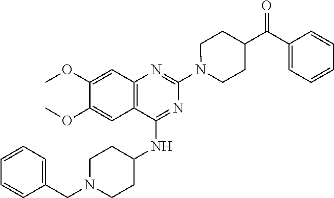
C12=C(C(NC3CCN(CC4=CC=CC=C4)CC3)=NC(N3CCC(C(C4=CC=CC=C4)=O)CC3)=N1)C=C(OC)C(OC)=C2
